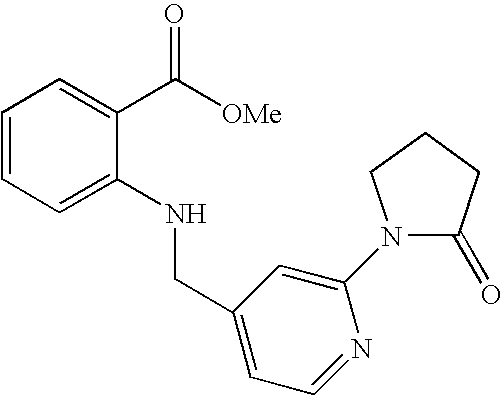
C1=CC=C(NCC2=CC=NC(N3C(=O)CCC3)=C2)C(C([OMe])=O)=C1
